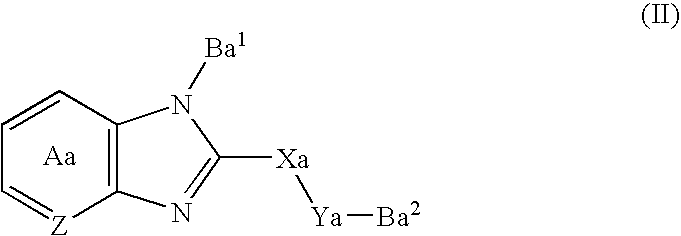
C1=CC2=C([Z]=C1)N=C([Xa][Ya][Ba2])N2[Ba1]
